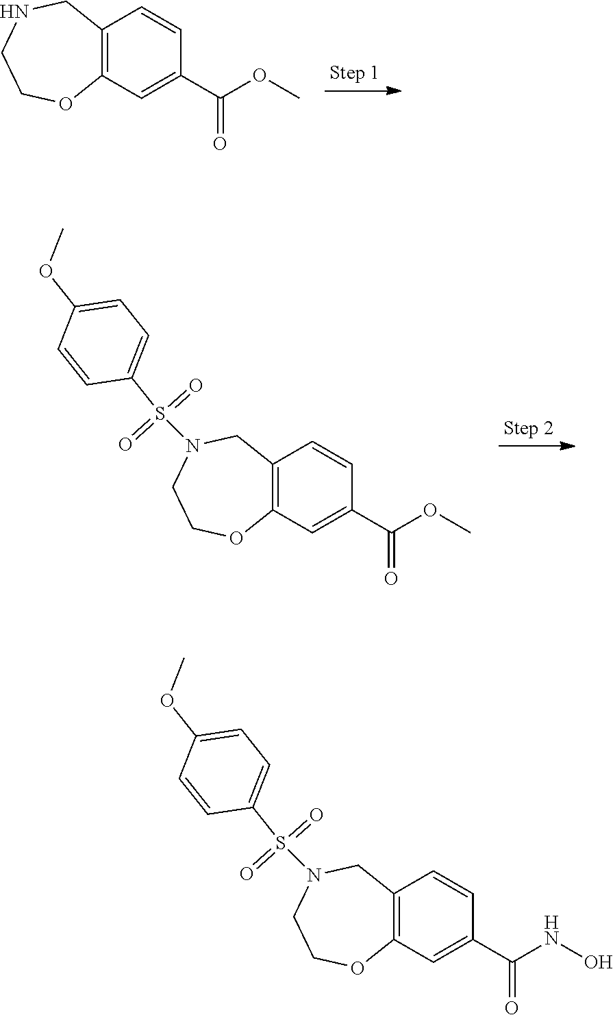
C1=C(C(=O)OC)C=CC2=C1OCCNC2.C1=CC(S(N2CC3=C(C=C(C(OC)=O)C=C3)OCC2)(=O)=O)=CC=C1OC.C1=CC(S(N2CC3=C(C=C(C(NO)=O)C=C3)OCC2)(=O)=O)=CC=C1OC
